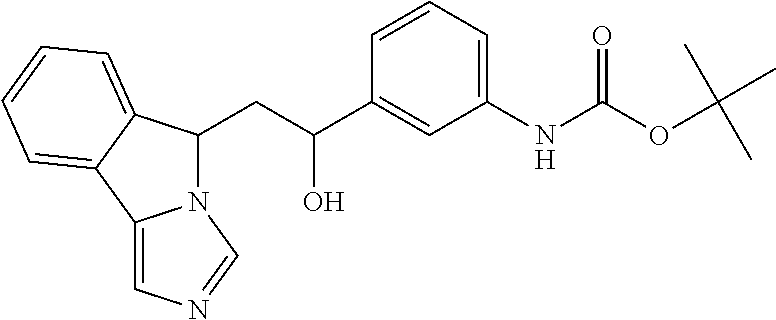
C12=CN=CN1C(CC(O)C1=CC(NC(OC(C)(C)C)=O)=CC=C1)C1=CC=CC=C21
